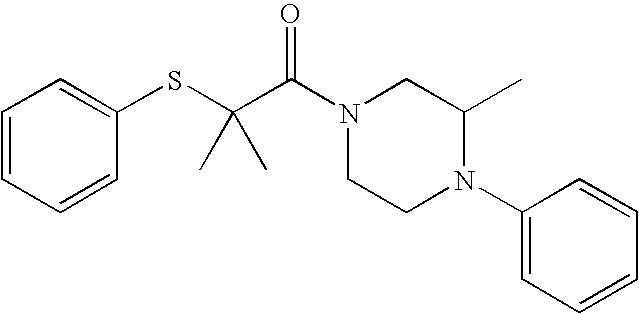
C1=CC=CC(SC(C(N2CCN(C3=CC=CC=C3)C(C)C2)=O)(C)C)=C1
